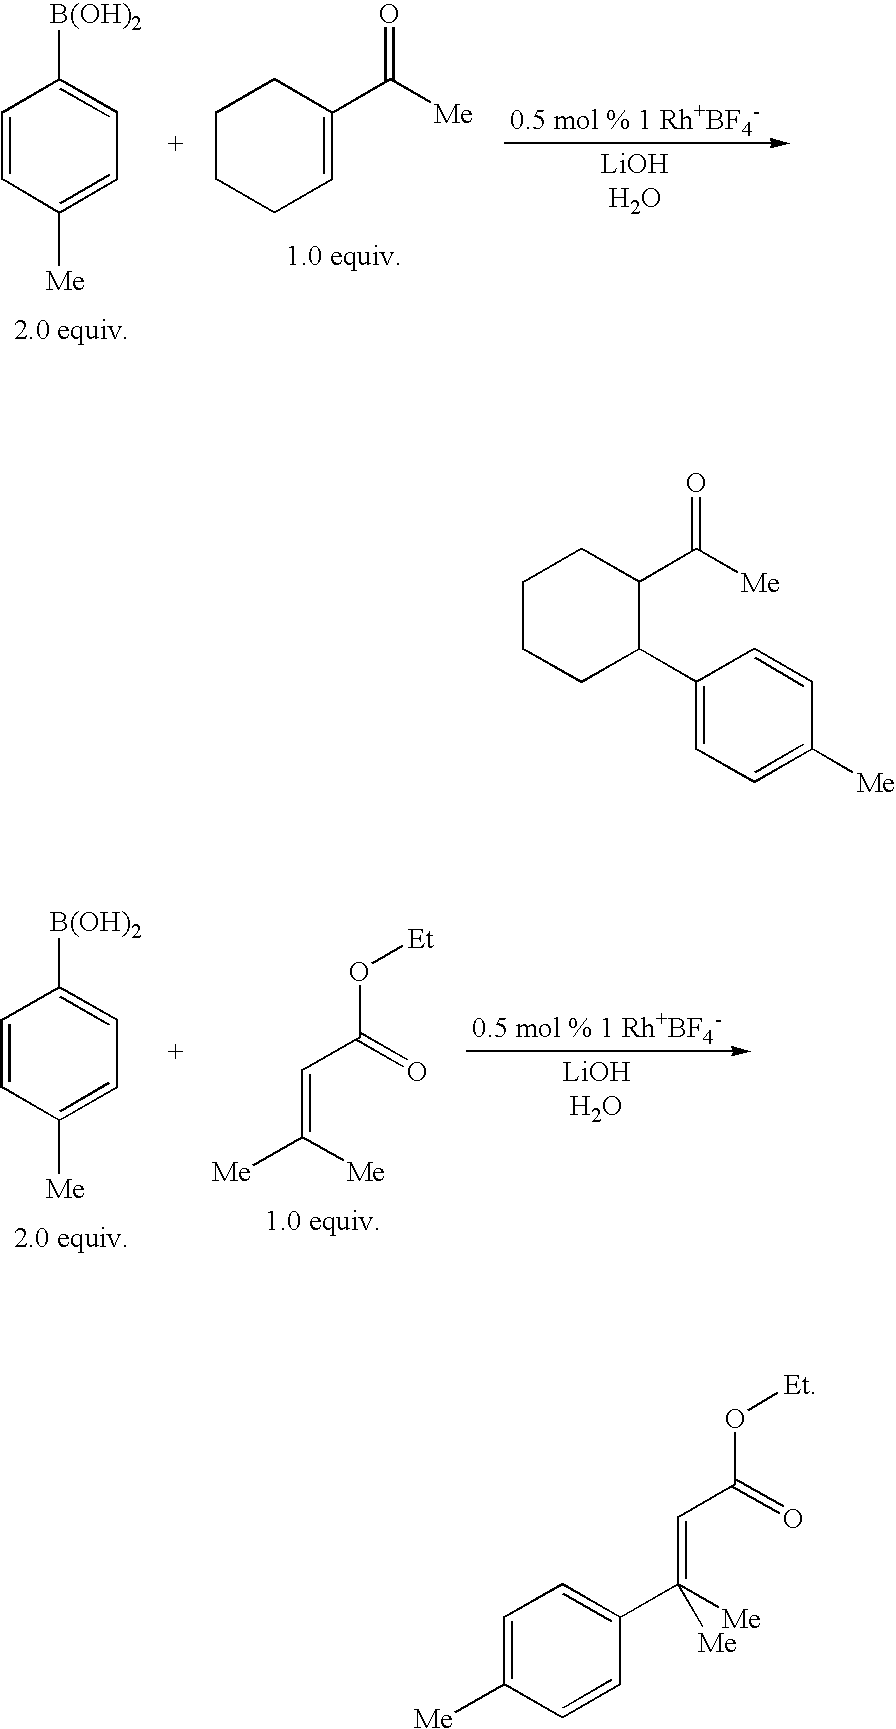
C1CCC(C2=CC=C([Me])C=C2)C(C([Me])=O)C1.C1=CC([Me])=CC=C1[B(OH)2].C1CCC=C(C([Me])=O)C1.C1=CC([Me])=CC=C1[B(OH)2].O([Et])C(C=C([Me])[Me])=O.O([Et])C(C=C([Me])([Me])C1=CC=C([Me])C=C1)=O
